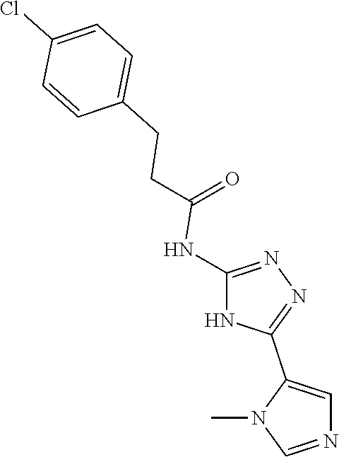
C1=C(CCC(=O)NC2=NN=C(C3=CN=CN3C)N2)C=CC(Cl)=C1
